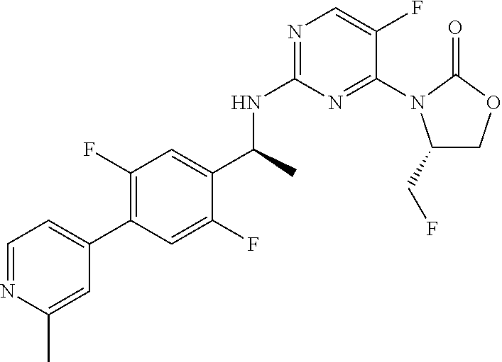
C1(C(NC2=NC=C(F)C(N3C(CF)COC3=O)=N2)C)=CC(F)=C(C2=CC=NC(C)=C2)C=C1F
